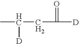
CC(CC([D])=O)[D]
